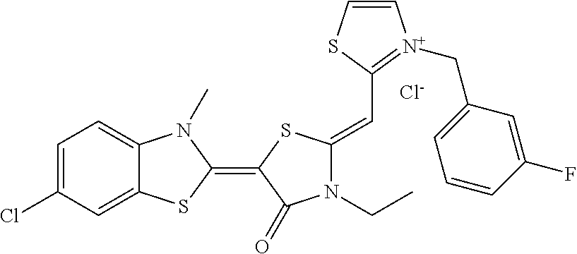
[Cl-].C1=C(Cl)C=C2C(=C1)N(C)C(=C1SC(=CC3=[N+](CC4=CC=CC(F)=C4)C=CS3)N(CC)C1=O)S2
